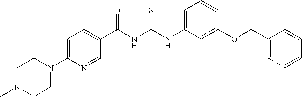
C(NC(NC1=CC=CC(OCC2=CC=CC=C2)=C1)=S)(=O)C1=CC=C(N2CCN(C)CC2)N=C1
